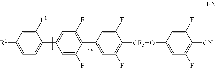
C1=C([R1])C=C([L1])C(C2=CC(F)=C(C3=CC(F)=C([CF2]OC4=CC(F)=C([CN])C(F)=C4)C(F)=C3)C(F)=C2)=C1
